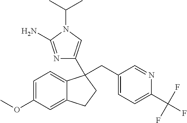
C1=C(OC)C=C2C(=C1)C(CC1=CC=C(C(F)(F)F)N=C1)(C1=CN(C(C)C)C(N)=N1)CC2
